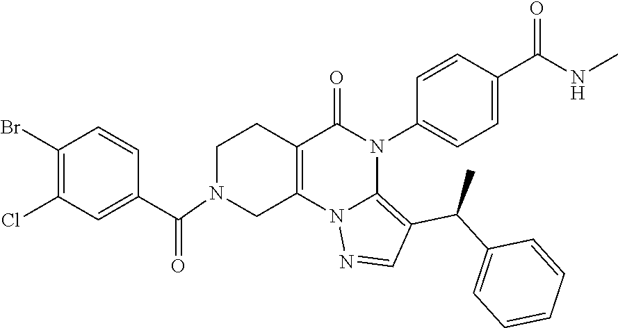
C1(Br)=C(Cl)C=C(C(=O)N2CC3=C(CC2)C(=O)N(C2=CC=C(C(NC)=O)C=C2)C2=C(C(C4=CC=CC=C4)C)C=NN32)C=C1
